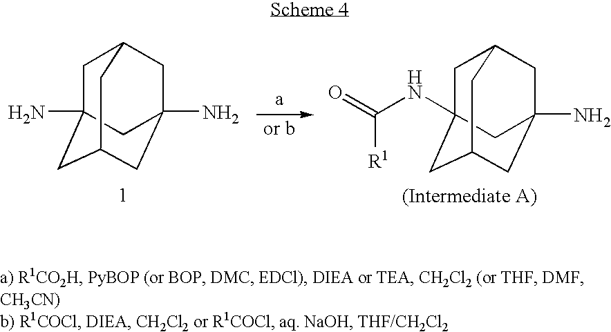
C1C2(N)CC3CC(N)(CC1C3)C2.C1C2(NC(=O)[R1])CC3CC(N)(CC1C3)C2
